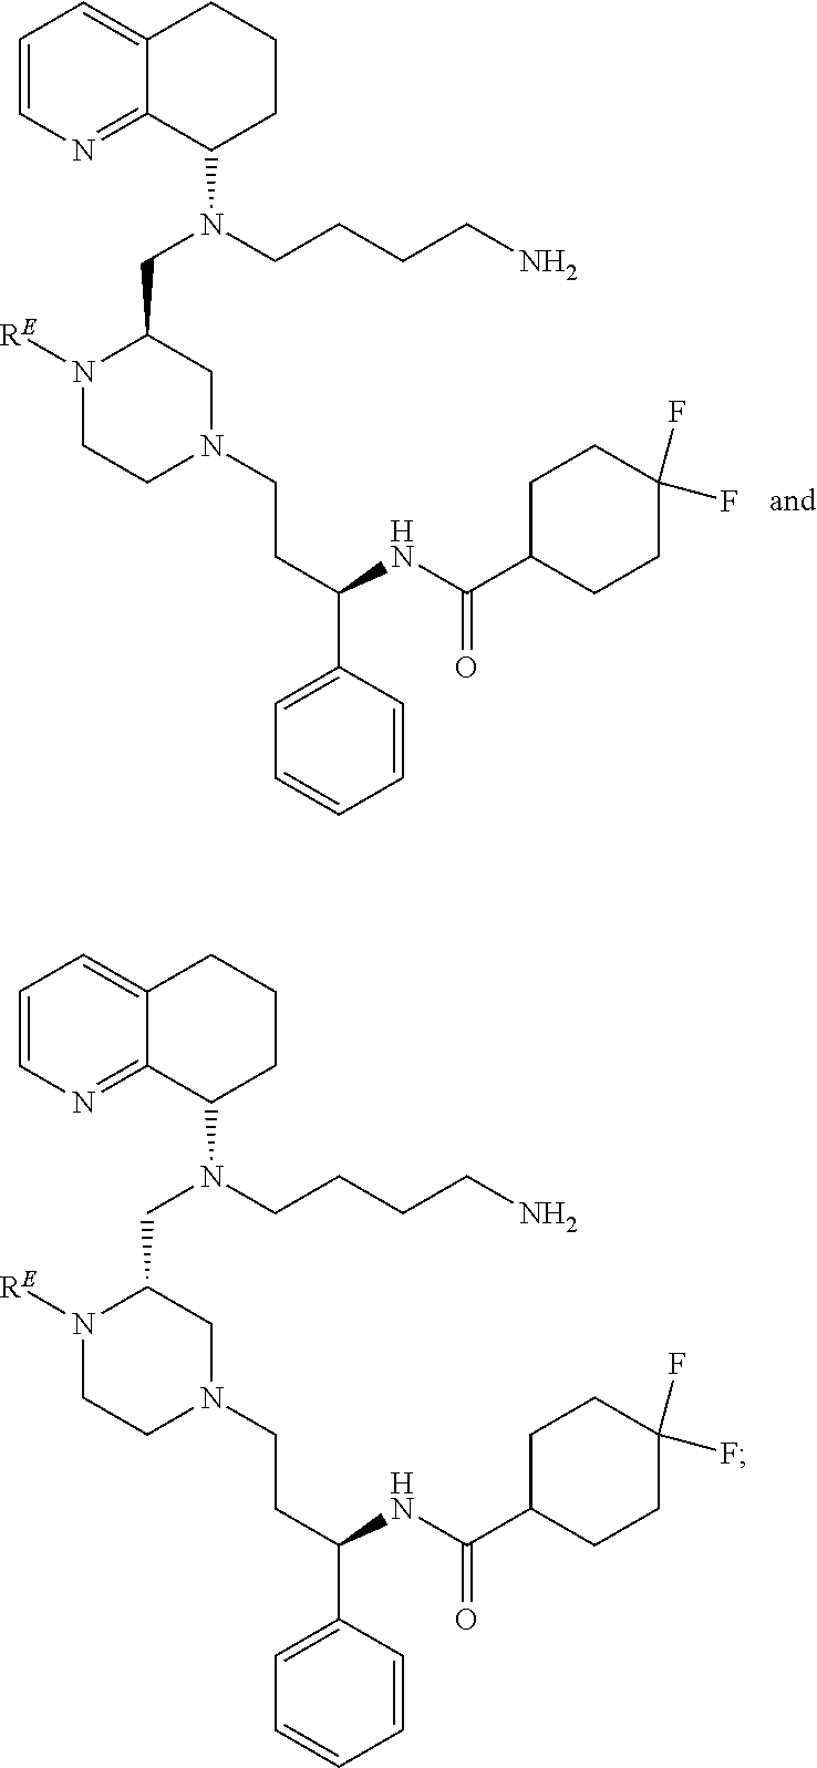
C1=CN=C2C(=C1)CCCC2N(CCCCN)CC1N([RE])CCN(CCC(NC(C2CCC(F)(F)CC2)=O)C2=CC=CC=C2)C1.C1=CN=C2C(=C1)CCCC2N(CCCCN)CC1N([RE])CCN(CCC(NC(C2CCC(F)(F)CC2)=O)C2=CC=CC=C2)C1
